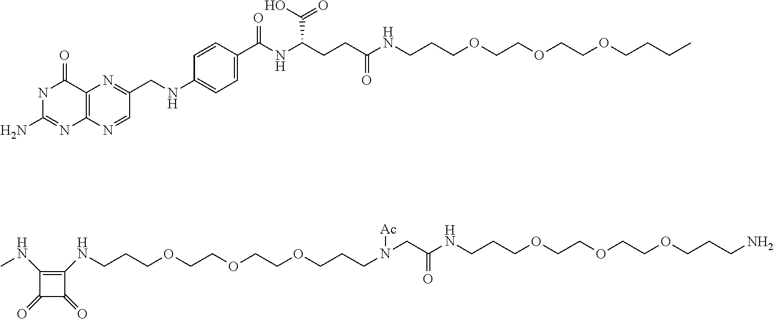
C(COCCOCCCNC1=C(NC)C(=O)C1=O)OCCCN([Ac])CC(NCCCOCCOCCOCCCN)=O.N1C(N)=NC2=C(C1=O)N=C(CNC1=CC=C(C(NC(CCC(=O)NCCCOCCOCCOCCCC)C(O)=O)=O)C=C1)C=N2
